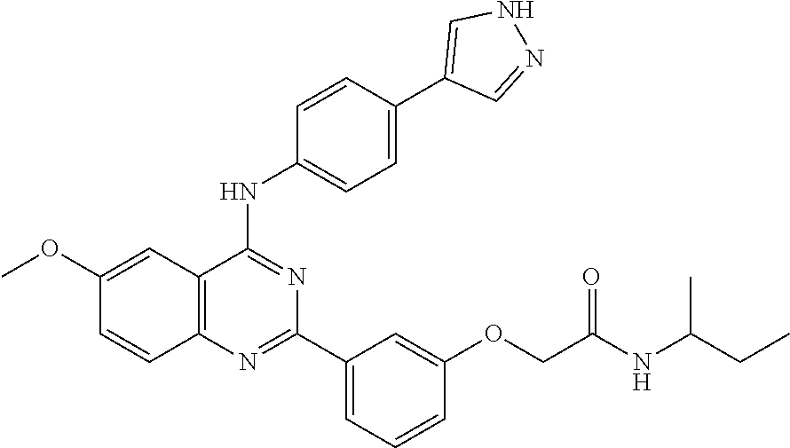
C12=C(N=C(C3=CC=CC(OCC(NC(C)CC)=O)=C3)N=C1NC1=CC=C(C3=CNN=C3)C=C1)C=CC(OC)=C2
